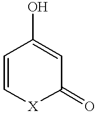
C1=C[X]C(=O)C=C1O
